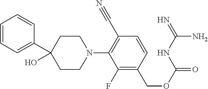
C1(N2CCC(O)(C3=CC=CC=C3)CC2)=C(C#N)C=CC(COC(=O)NC(=N)N)=C1F
